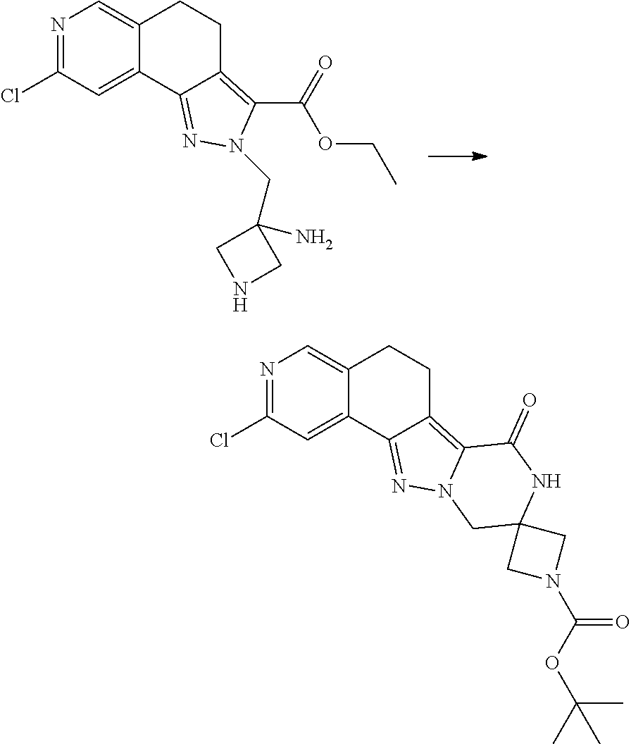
N1=C(Cl)C=C2C(=C1)CCC1=C(C(=O)OCC)N(CC3(N)CNC3)N=C21.N1=C(Cl)C=C2C(=C1)CCC1=C3N(N=C21)CC1(NC3=O)CN(C(OC(C)(C)C)=O)C1
